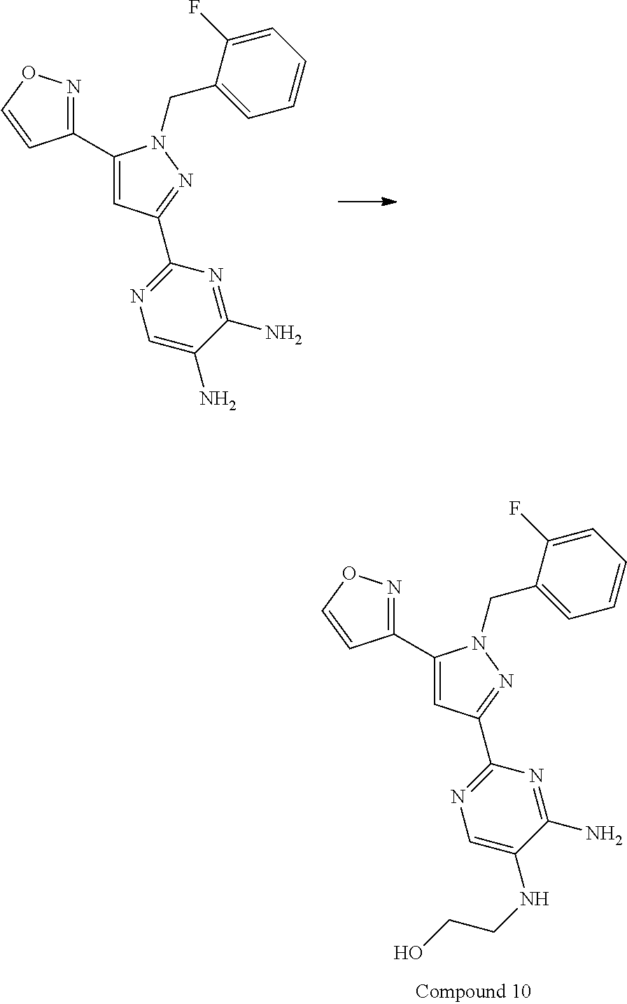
C1(C2=CC(C3=NC=C(NCCO)C(N)=N3)=NN2CC2=CC=CC=C2F)=NOC=C1.C1(C2=CC(C3=NC=C(N)C(N)=N3)=NN2CC2=CC=CC=C2F)=NOC=C1
